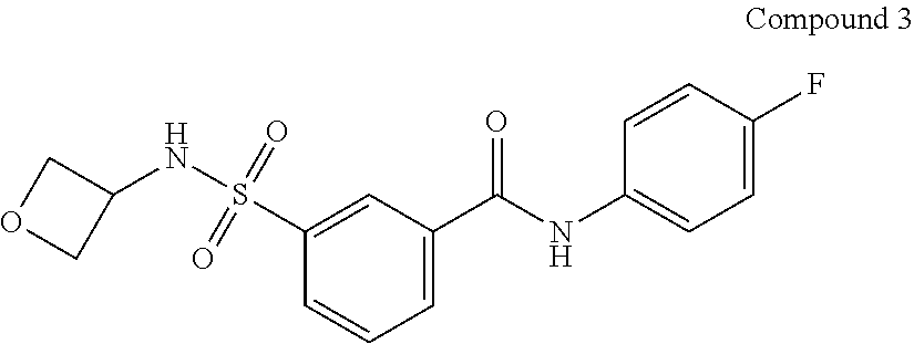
N(S(=O)(=O)C1=CC(C(NC2=CC=C(F)C=C2)=O)=CC=C1)C1COC1
